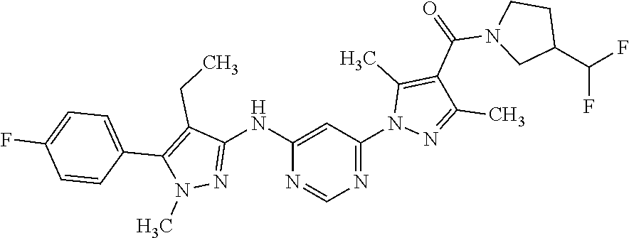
N1=C(N2N=C(C)C(C(=O)N3CC(C(F)F)CC3)=C2C)C=C(NC2=NN(C)C(C3=CC=C(F)C=C3)=C2CC)N=C1
